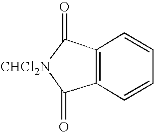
[CHCl2N]1C(=O)C2=C(C1=O)C=CC=C2
